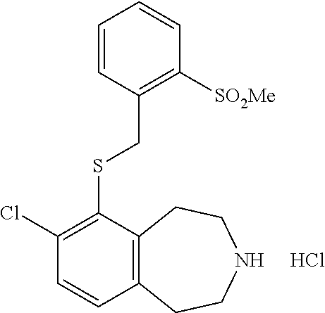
Cl.C1=CC([SO2Me])=C(CSC2=C(Cl)C=CC3=C2CCNCC3)C=C1
